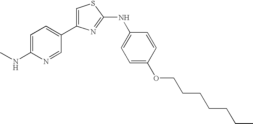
C1=C(C2=CC=C(NC)N=C2)N=C(NC2=CC=C(OCCCCCCC)C=C2)S1
